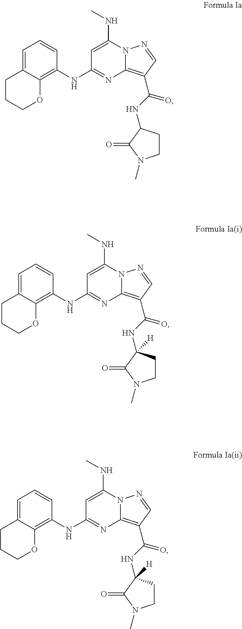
C1=C2C(=C(NC3=NC4=C(C(NC5CCN(C)C5=O)=O)C=NN4C(NC)=C3)C=C1)OCCC2.C1=C2C(=C(NC3=NC4=C(C(NC5([H])CCN(C)C5=O)=O)C=NN4C(NC)=C3)C=C1)OCCC2.C1=C2C(=C(NC3=NC4=C(C(NC5([H])CCN(C)C5=O)=O)C=NN4C(NC)=C3)C=C1)OCCC2
